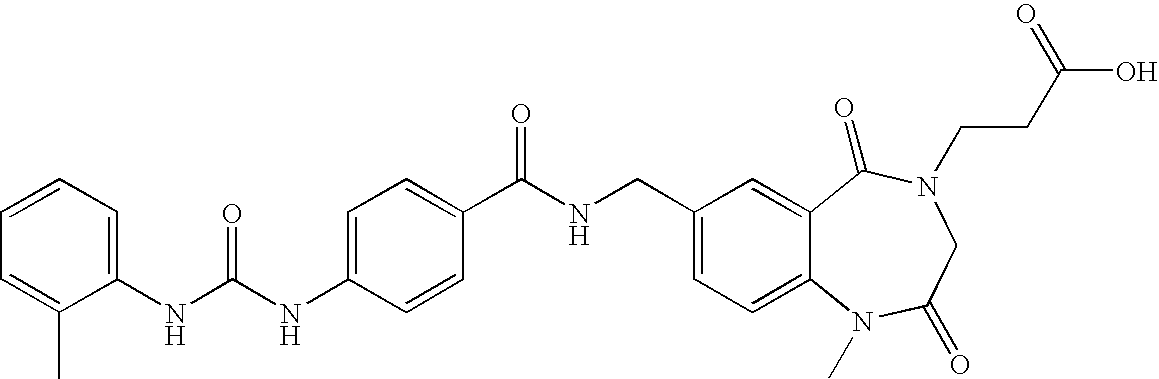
C1(NC(NC2=CC=C(C(NCC3=CC=C4C(=C3)C(=O)N(CCC(O)=O)CC(=O)N4C)=O)C=C2)=O)=CC=CC=C1C
